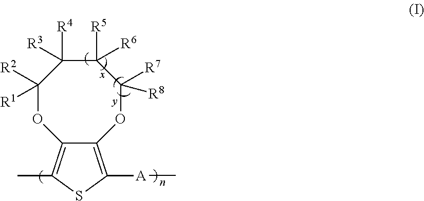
C12=C([A]C)SC(C)=C1OC([R2])([R1])C([R4])([R3])C([R5])([R6])C([R7])([R8])O2
